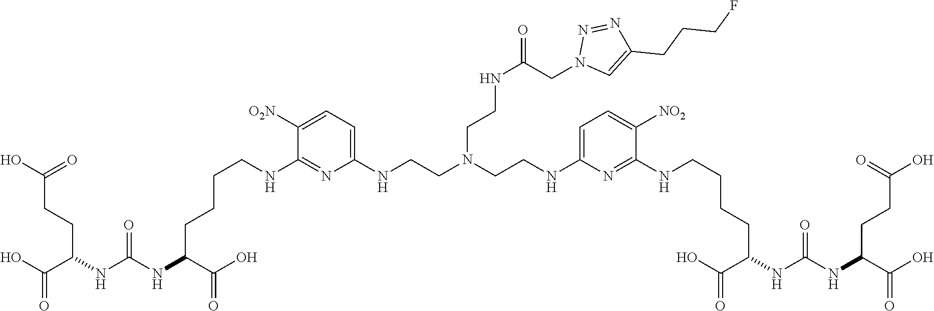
OC(=O)CCC(C(=O)O)NC(NC(C(O)=O)CCCCNC1=NC(NCCN(CCNC(=O)CN2C=C(CCCF)N=N2)CCNC2=CC=C([NO2])C(NCCCCC(NC(NC(CCC(O)=O)C(=O)O)=O)C(O)=O)=N2)=CC=C1[O2N])=O
